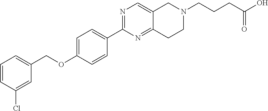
C1=CC(Cl)=CC(COC2=CC=C(C3=NC=C4C(=N3)CCN(CCCC(=O)O)C4)C=C2)=C1
